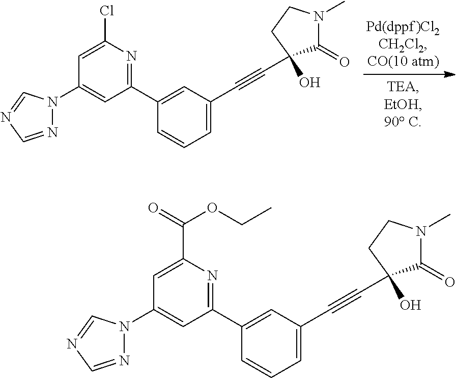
ClC1=CC(N2N=CN=C2)=CC(C2=CC(C#CC3(O)C(=O)N(C)CC3)=CC=C2)=N1.C(C1=CC(N2N=CN=C2)=CC(C2=CC(C#CC3(O)C(=O)N(C)CC3)=CC=C2)=N1)(=O)OCC
